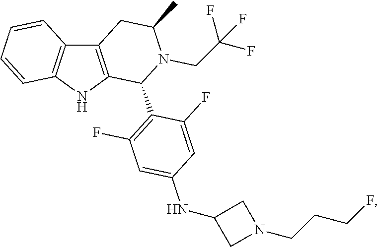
C12=C(NC3=C1C=CC=C3)C(C1=C(F)C=C(NC3CN(CCCF)C3)C=C1F)N(CC(F)(F)F)C(C)C2
